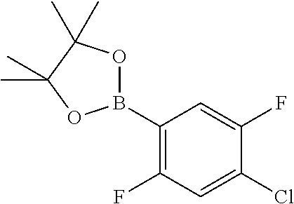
B1(C2=C(F)C=C(Cl)C(F)=C2)OC(C)(C)C(C)(C)O1
